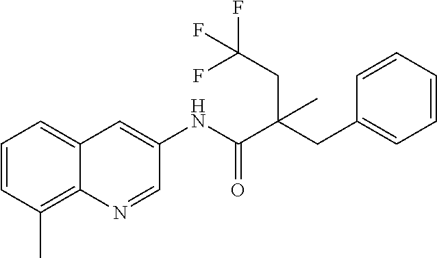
C12=C(C)C=CC=C1C=C(NC(=O)C(CC1=CC=CC=C1)(CC(F)(F)F)C)C=N2
